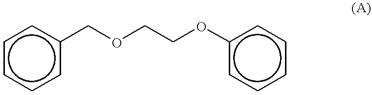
c1ccc(COCCOc2ccccc2)cc1
